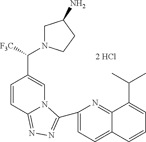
C1=CC2=NN=C(C3=CC=C4C(=N3)C(C(C)C)=CC=C4)N2C=C1C(N1CC(N)CC1)[F3C]
